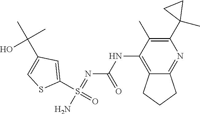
C1(S(=O)(N)=NC(NC2=C3C(=NC(C4(C)CC4)=C2C)CCC3)=O)=CC(C(C)(C)O)=CS1
